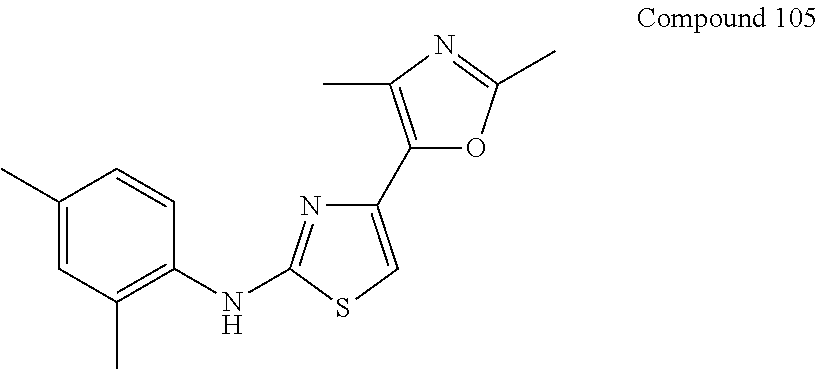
C1(C)=CC(C)=C(NC2=NC(C3=C(C)N=C(C)O3)=CS2)C=C1
